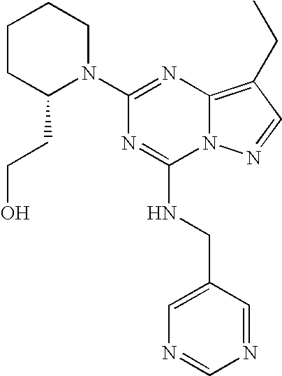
N1=C(NCC2=CN=CN=C2)N2C(=C(CC)C=N2)N=C1N1CCCCC1CCO
